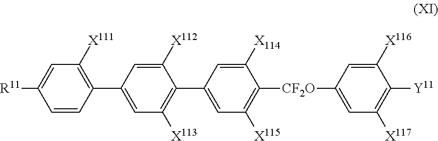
C1=CC(C2=CC([X113])=C(C3=CC([X115])=C([CF2O]C4=CC([X117])=C([Y11])C([X116])=C4)C([X114])=C3)C([X112])=C2)=C([X111])C=C1[R11]
